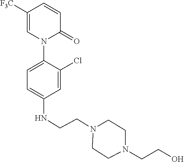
C1([F3C])=CN(C2=CC=C(NCCN3CCN(CCO)CC3)C=C2Cl)C(=O)C=C1
